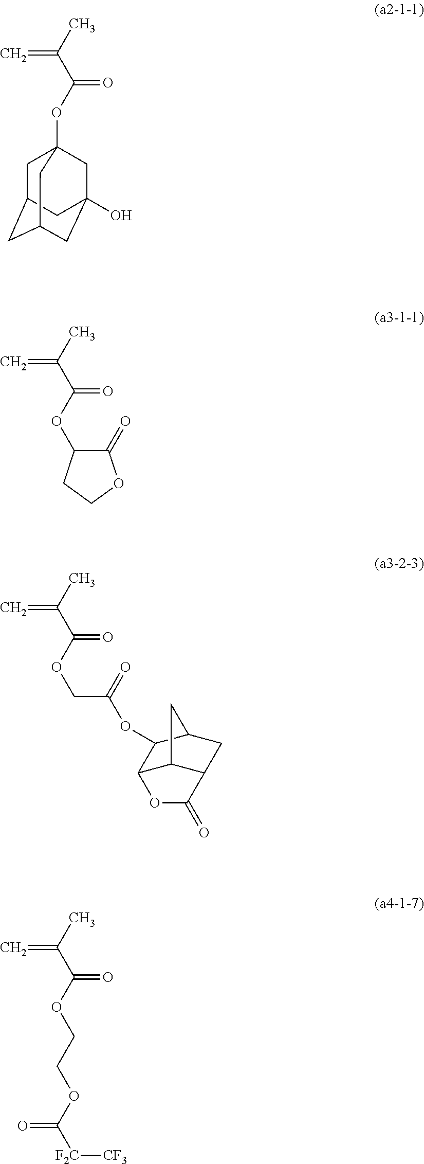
C1C2CC3CC(O)(CC1(OC(C(C)=C)=O)C3)C2.O(C(C(C)=C)=O)C1C(=O)OCC1.O(C(C(C)=C)=O)CC(OC1C2C3C(CC1C3)C(=O)O2)=O.O(C(C(C)=C)=O)CCOC([F2C][CF3])=O
